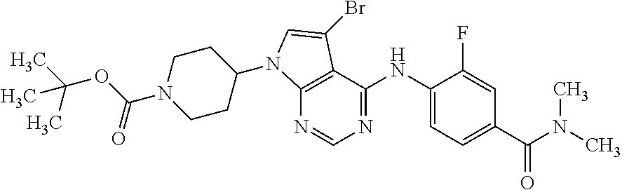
N1=CN=C(NC2=CC=C(C(N(C)C)=O)C=C2F)C2=C1N(C1CCN(C(OC(C)(C)C)=O)CC1)C=C2Br
